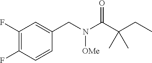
C1(F)=C(F)C=CC(CN(C(C(CC)(C)C)=O)[OMe])=C1
